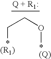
C(CO[*(Q)])[*(R1)]
